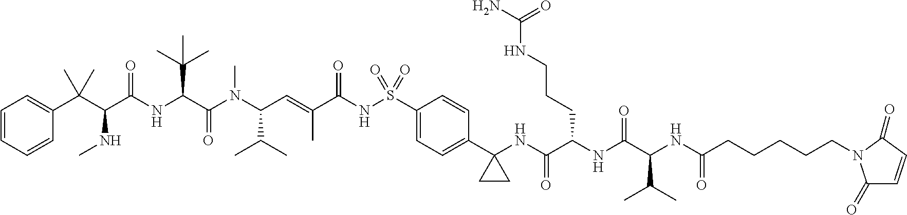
C1=CC=CC(C(C(C(NC(C(N(C(C=C(C(NS(C2=CC=C(C3(NC(C(NC(C(NC(=O)CCCCCN4C(=O)C=CC4=O)C(C)C)=O)CCCNC(N)=O)=O)CC3)C=C2)(=O)=O)=O)C)C(C)C)C)=O)C(C)(C)C)=O)NC)(C)C)=C1
